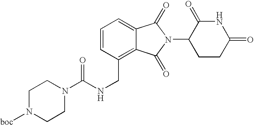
N(CC1=C2C(=CC=C1)C(=O)N(C1CCC(=O)NC1=O)C2=O)C(N1CCN([boc])CC1)=O
